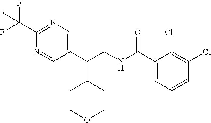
C1(C(CNC(C2=CC=CC(Cl)=C2Cl)=O)C2CCOCC2)=CN=C(C(F)(F)F)N=C1
